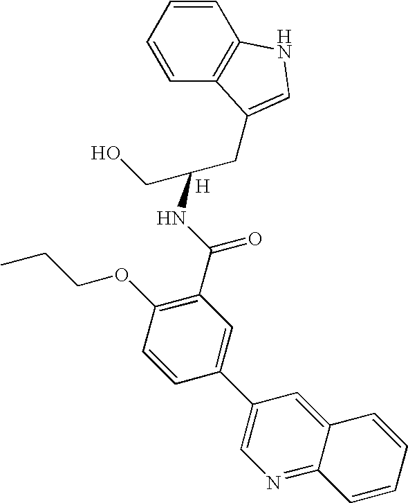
C1=CC=CC2=C1NC=C2CC(CO)NC(C1=C(OCCC)C=CC(C2=CN=C3C(=C2)C=CC=C3)=C1)=O.[H]
